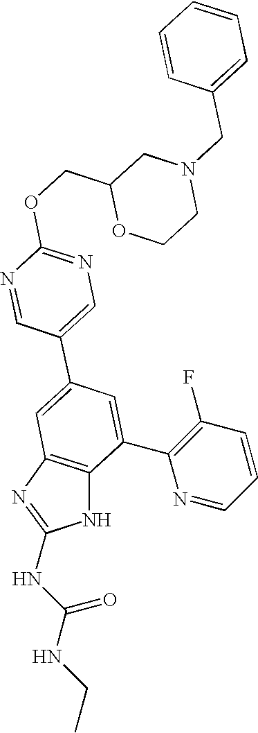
N1=CC(C2=CC3=C(C(C4=C(F)C=CC=N4)=C2)NC(NC(NCC)=O)=N3)=CN=C1OCC1OCCN(CC2=CC=CC=C2)C1
